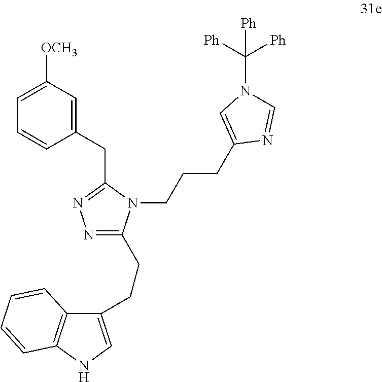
N1=C(CCC2=CNC3=C2C=CC=C3)N(CCCC2=CN(C([Ph])([Ph])[Ph])C=N2)C(CC2=CC([OCH3])=CC=C2)=N1
